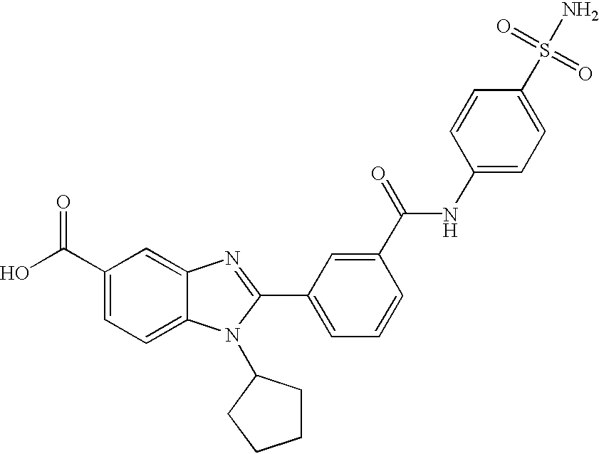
C1(C(O)=O)=CC=C2C(=C1)N=C(C1=CC=CC(C(=O)NC3=CC=C(S(N)(=O)=O)C=C3)=C1)N2C1CCCC1
